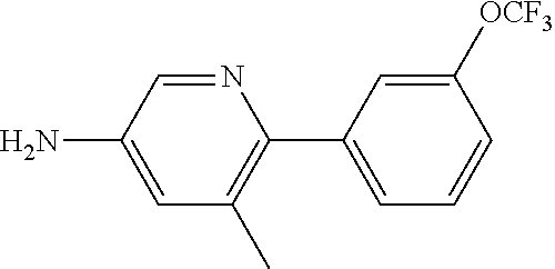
N1=CC(N)=CC(C)=C1C1=CC=CC([OCF3])=C1
